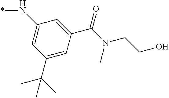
C1(N*)=CC(C(C)(C)C)=CC(C(=O)N(CCO)C)=C1
